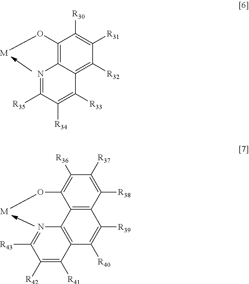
C1(O[M])=C2C(=C([R32])C([R31])=C1[R30])C([R33])=C([R34])C([R35])=N2.C12=C(C([R38])=C([R37])C([R36])=C1O[M])C([R39])=C([R40])C1=C2N=C([R43])C([R42])=C1[R41]
